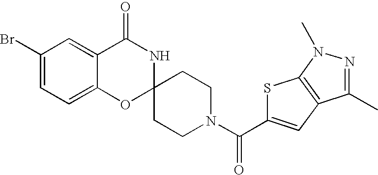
C1(Br)=CC=C2C(=C1)C(=O)NC1(O2)CCN(C(=O)C2=CC3=C(S2)N(C)N=C3C)CC1
